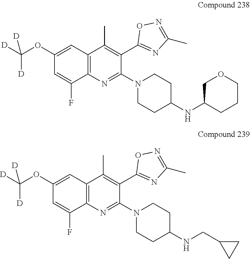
C12=C(C(C)=C(C3=NC(C)=NO3)C(N3CCC(NC4CCCOC4)CC3)=N1)C=C(OC([D])([D])[D])C=C2F.C12=C(C(C)=C(C3=NC(C)=NO3)C(N3CCC(NCC4CC4)CC3)=N1)C=C(OC([D])([D])[D])C=C2F
